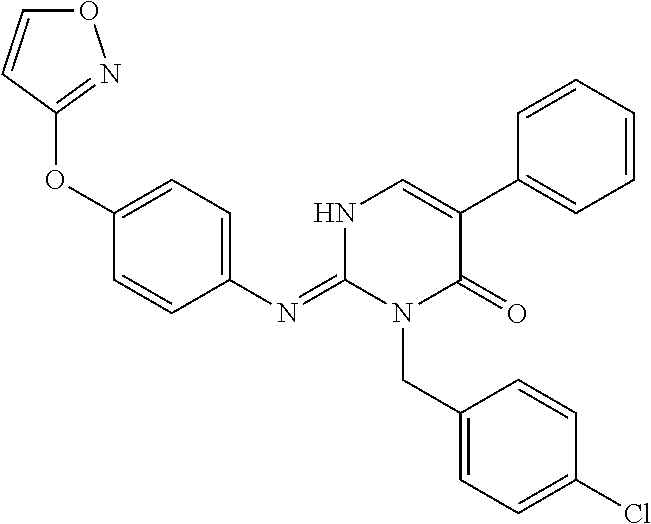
C1(N=C2N(CC3=CC=C(Cl)C=C3)C(=O)C(C3=CC=CC=C3)=CN2)=CC=C(OC2=NOC=C2)C=C1
